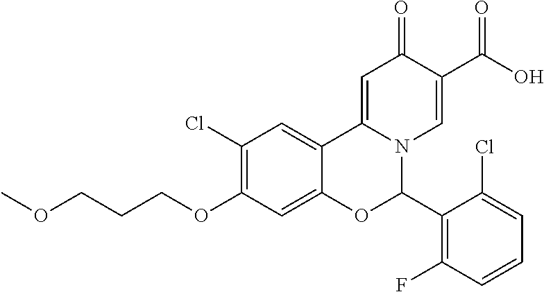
C1(Cl)=C(OCCCOC)C=C2C(=C1)C1=CC(=O)C(C(O)=O)=CN1C(C1=C(F)C=CC=C1Cl)O2
